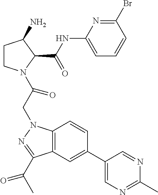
C1CN(C(CN2C3=C(C(C(C)=O)=N2)C=C(C2=CN=C(C)N=C2)C=C3)=O)C(C(NC2=CC=CC(Br)=N2)=O)C1N
